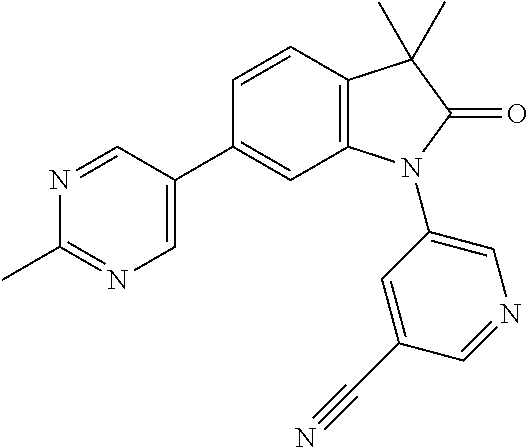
N1=CC(C2=CC3=C(C=C2)C(C)(C)C(=O)N3C2=CN=CC(C#N)=C2)=CN=C1C
